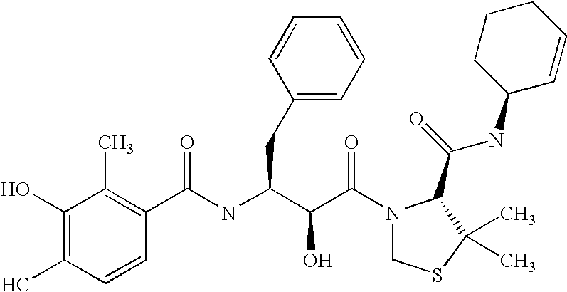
C1(C(NC(C(C(N2CSC(C)(C)C2C(NC2C=CCCC2)=O)=O)O)CC2=CC=CC=C2)=O)=C(C)C(O)=C(C)C=C1
